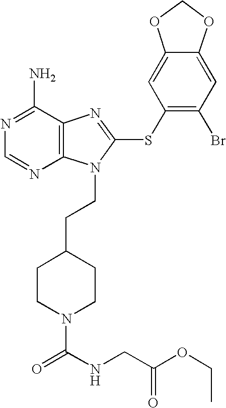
N1=C(N)C2=C(N=C1)N(CCC1CCN(C(NCC(OCC)=O)=O)CC1)C(SC1=C(Br)C=C3C(=C1)OCO3)=N2
